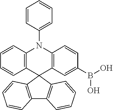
C12=C(C3(C4=C(N1C1=CC=CC=C1)C=CC(B(O)O)=C4)C1=C(C4=C3C=CC=C4)C=CC=C1)C=CC=C2
